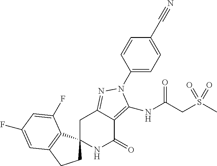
FC1=CC2=C(C3(CC2)NC(=O)C2=C(NC(=O)CS(C)(=O)=O)N(C4=CC=C(C#N)C=C4)N=C2C3)C(F)=C1
